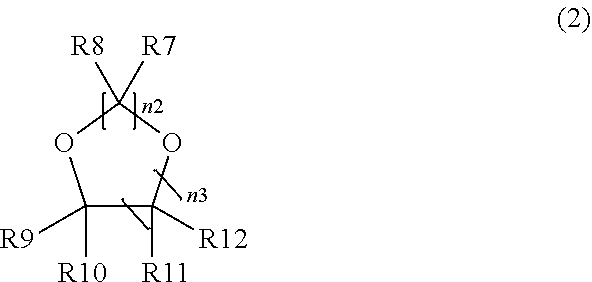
C1([R10])([R9])C([R11])([R12])OC([R7])([R8])O1
